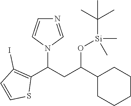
C1(C(CC(C2CCCCC2)O[Si](C)(C(C)(C)C)C)N2C=NC=C2)=C(I)C=CS1
